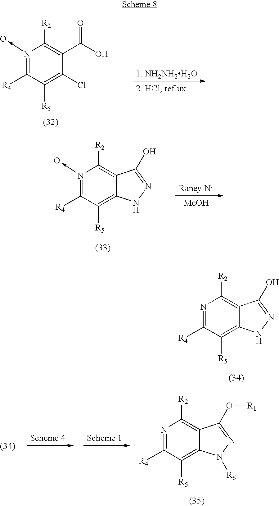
N1(->O)=C([R4])C([R5])=C(Cl)C(C(O)=O)=C1[R2].N1N=C(O)C2=C([R2])N(->O)=C([R4])C([R5])=C12.[MeOH].N1=C([R4])C([R5])=C2C(=C1[R2])C(O)=NN2.N1=C([R4])C([R5])=C2C(=C1[R2])C(O[R1])=NN2[R6]
